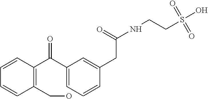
C1(CO)=C(C(C2=CC=CC(CC(=O)NCCS(O)(=O)=O)=C2)=O)C=CC=C1
